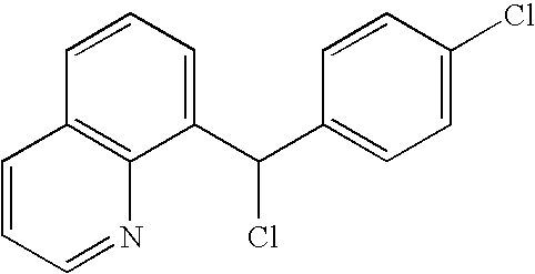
C12=C(C(C(C3=CC=C(Cl)C=C3)Cl)=CC=C1)N=CC=C2
